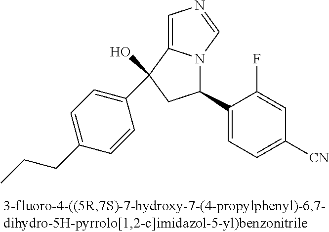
C1=C2N(C=N1)C(C1=CC=C([CN])C=C1F)CC2(C1=CC=C(CCC)C=C1)O
